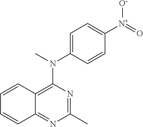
C1=C(N(C2=C3C(=NC(C)=N2)C=CC=C3)C)C=CC([N+](=O)[O-])=C1
